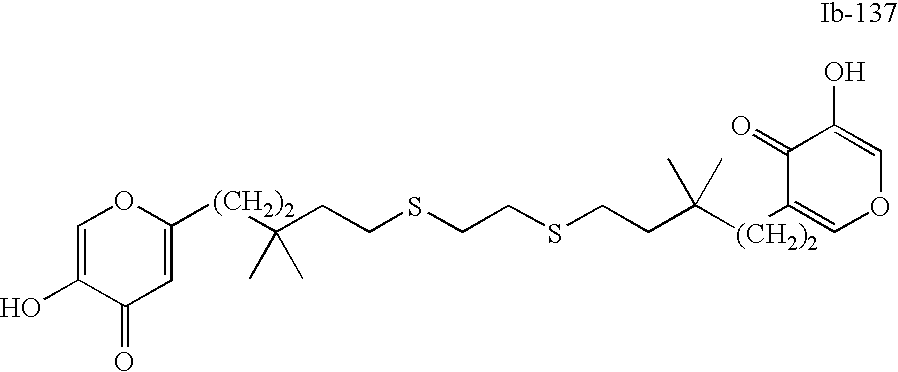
[(CH2)2](C(C)(C)CCSCCSCCC([(CH2)2]C1=COC=C(O)C1=O)(C)C)C1=CC(=O)C(O)=CO1
